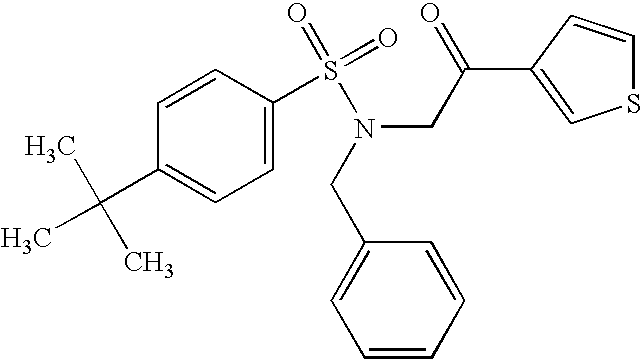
C1(C(CN(CC2=CC=CC=C2)S(C2=CC=C(C(C)(C)C)C=C2)(=O)=O)=O)=CSC=C1
